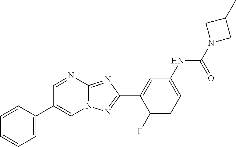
C1=C(C2=CN3C(=NC(C4=CC(NC(N5CC(C)C5)=O)=CC=C4F)=N3)N=C2)C=CC=C1
